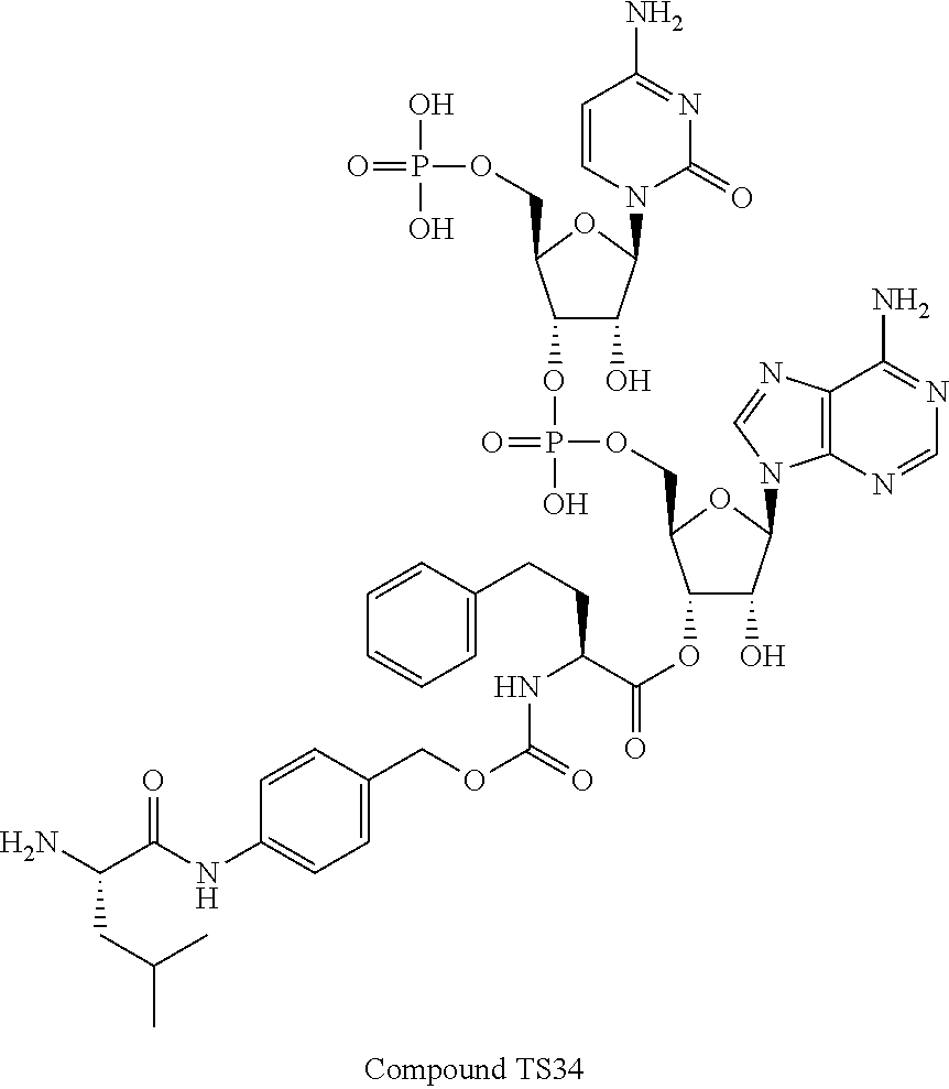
C1(OP(=O)(OCC2C(OC(=O)C(NC(=O)OCC3=CC=C(NC(C(N)CC(C)C)=O)C=C3)CCC3=CC=CC=C3)C(O)C(N3C4=C(N=C3)C(N)=NC=N4)O2)O)C(O)C(N2C(=O)N=C(N)C=C2)OC1COP(=O)(O)O
